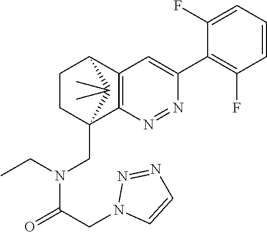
C12=C(N=NC(C3=C(F)C=CC=C3F)=C1)C1(CN(C(CN3C=CN=N3)=O)CC)CCC2C1(C)C
